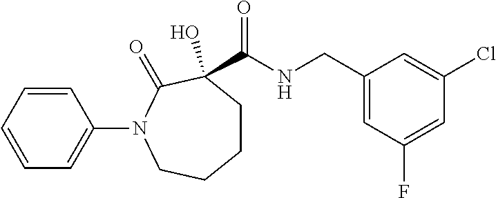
N(C(=O)C1(O)CCCCN(C2=CC=CC=C2)C1=O)CC1=CC(F)=CC(Cl)=C1
